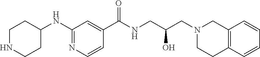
N1=C(NC2CCNCC2)C=C(C(=O)NCC(CN2CC3=C(CC2)C=CC=C3)O)C=C1
